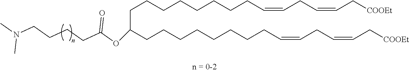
C(CCC(=O)OC(CCCCCCCCC=CCC=CC[COOEt])CCCCCCCCC=CCC=CC[COOEt])CN(C)C
